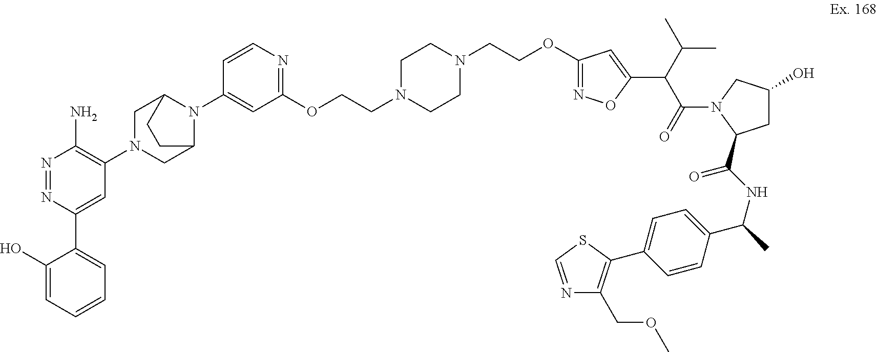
N1=NC(C2=CC=CC=C2O)=CC(N2CC3N(C4=CC(OCCN5CCN(CCOC6=NOC(C(C(N7C(C(NC(C)C8=CC=C(C9=C(COC)N=CS9)C=C8)=O)CC(O)C7)=O)C(C)C)=C6)CC5)=NC=C4)C(C2)CC3)=C1N
